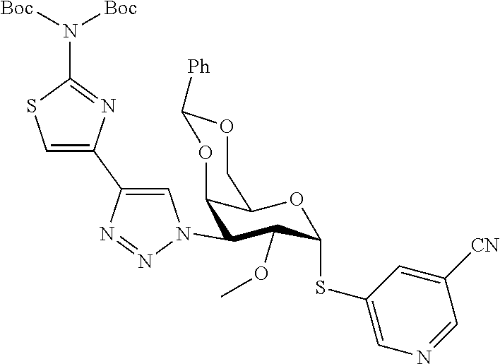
COC1C(N2N=NC(C3=CSC(N([Boc])[Boc])=N3)=C2)C2C(OC1SC1=CN=CC([CN])=C1)COC([Ph])O2
